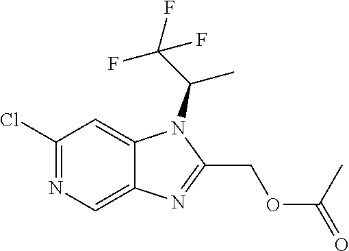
C1(Cl)=NC=C2C(=C1)N(C(C(F)(F)F)C)C(COC(C)=O)=N2
